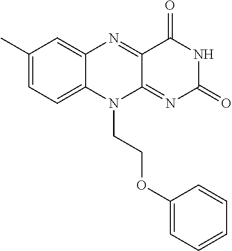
C1(C)=CC=C2C(=C1)N=C1C(=NC(=O)NC1=O)N2CCOC1=CC=CC=C1
